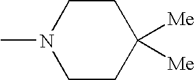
CN1CCC([Me])([Me])CC1
